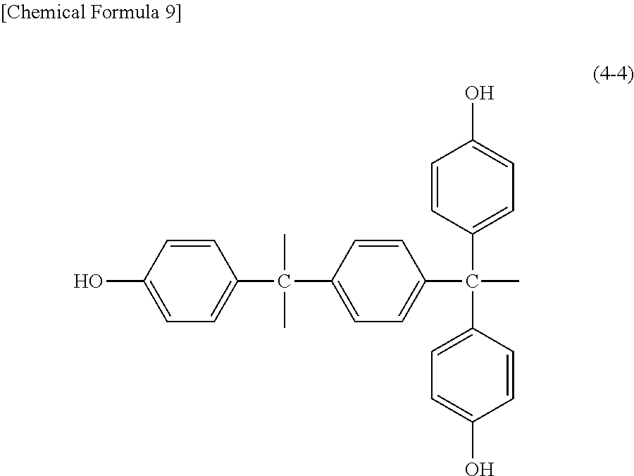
C1(O)=CC=C(C(C)(C)C2=CC=C(C(C3=CC=C(O)C=C3)(C3=CC=C(O)C=C3)C)C=C2)C=C1
